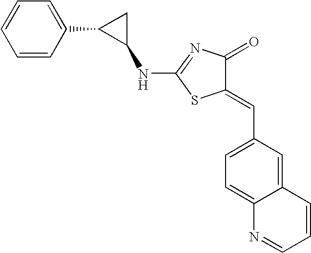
N(C1=NC(=O)C(=CC2=CC=C3C(=C2)C=CC=N3)S1)C1CC1C1=CC=CC=C1
